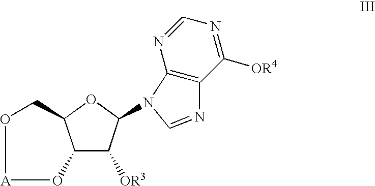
O1C2C(C([OR3])C1N1C3=C(C([OR4])=NC=N3)N=C1)O[A]OC2
